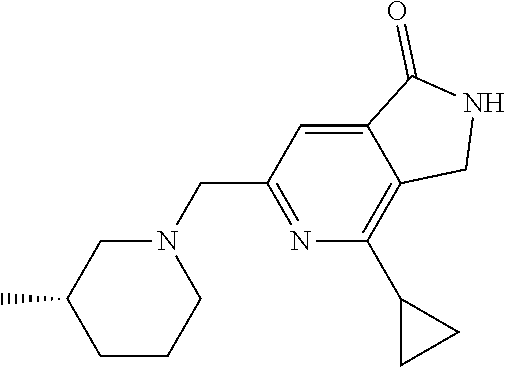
C1CCN(CC2=NC(C3CC3)=C3C(=C2)C(=O)NC3)CC1C
